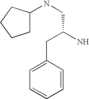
N(CC(N)CC1=CC=CC=C1)C1CCCC1
